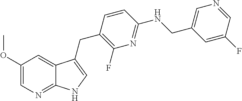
C1(OC)=CN=C2C(=C1)C(CC1=C(F)N=C(NCC3=CN=CC(F)=C3)C=C1)=CN2
